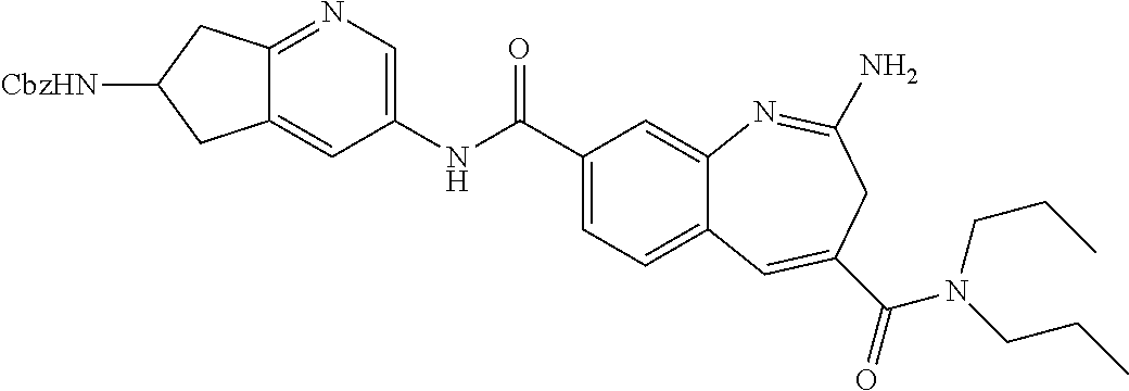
N1=C2C(=CC(NC(C3=CC=C4C(=C3)N=C(N)CC(C(=O)N(CCC)CCC)=C4)=O)=C1)CC([CbzHN])C2
